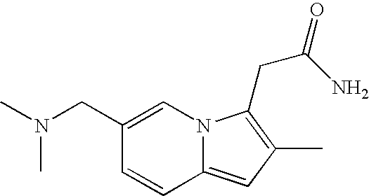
C1(CN(C)C)=CN2C(=CC(C)=C2CC(=O)N)C=C1
